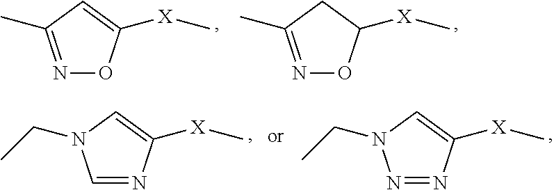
N1=C(C)C=C([X]C)O1.N1=C(C)CC([X]C)O1.C1=NC([X]C)=CN1CC.N1=NC([X]C)=CN1CC
